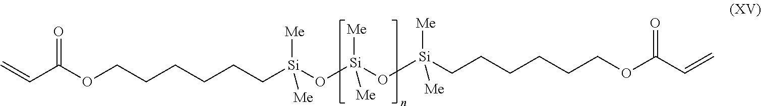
C=CC(=O)OCCCCCC[Si](O[Si](O[Si](CCCCCCOC(C=C)=O)([Me])[Me])([Me])[Me])([Me])[Me]
